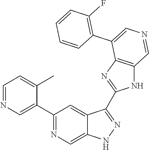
C1(C2=CN=CC=C2C)=NC=C2C(=C1)C(C1=NC3=C(N1)C=NC=C3C1=C(F)C=CC=C1)=NN2
